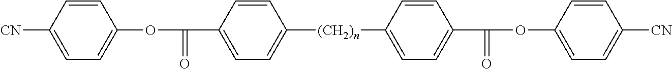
[CN]C1=CC=C(OC(=O)C2=CC=C([(CH2)n]C3=CC=C(C(=O)OC4=CC=C([CN])C=C4)C=C3)C=C2)C=C1
